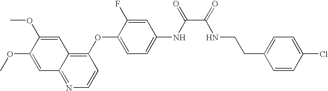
C1(OC2=CC=C(NC(C(=O)NCCC3=CC=C(Cl)C=C3)=O)C=C2F)=C2C(=NC=C1)C=C(OC)C(OC)=C2
